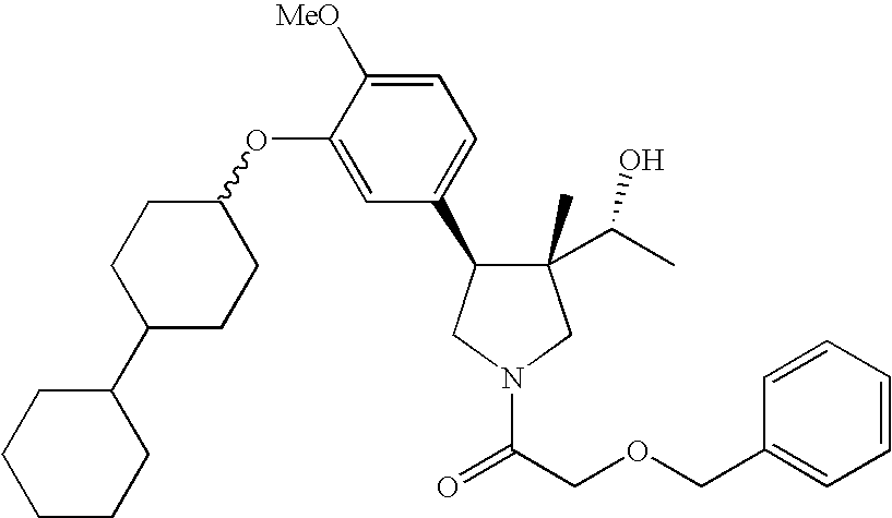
C1(C)(C(C)O)C(C2=CC=C([MeO])C(OC3CCC(C4CCCCC4)CC3)=C2)CN(C(=O)COCC2=CC=CC=C2)C1
